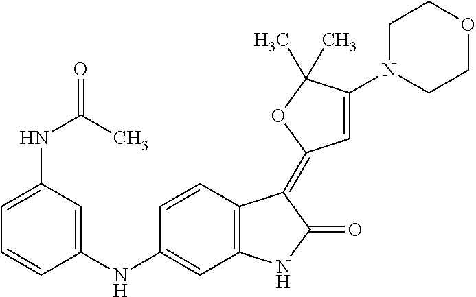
C1=CC(NC2=CC(NC(=O)C)=CC=C2)=CC2=C1C(=C1C=C(N3CCOCC3)C(C)(C)O1)C(=O)N2
